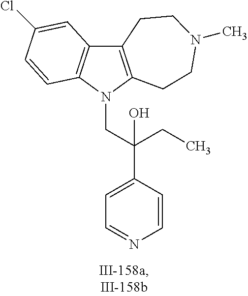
C12=C(N(CC(C3=CC=NC=C3)(O)CC)C3=C1C=C(Cl)C=C3)CCN(C)CC2
